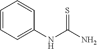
C1=CC=C(NC(N)=S)C=C1
